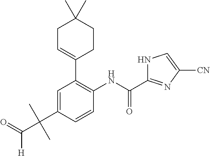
C1=C(C(C)(C)C(=O)[H])C=CC(NC(C2=NC([CN])=CN2)=O)=C1C1=CCC(C)(C)CC1
